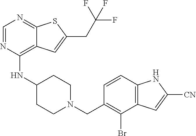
C1=NC(NC2CCN(CC3=C(Br)C4=C(C=C3)NC([CN])=C4)CC2)=C2C(=N1)SC(CC(F)(F)F)=C2
